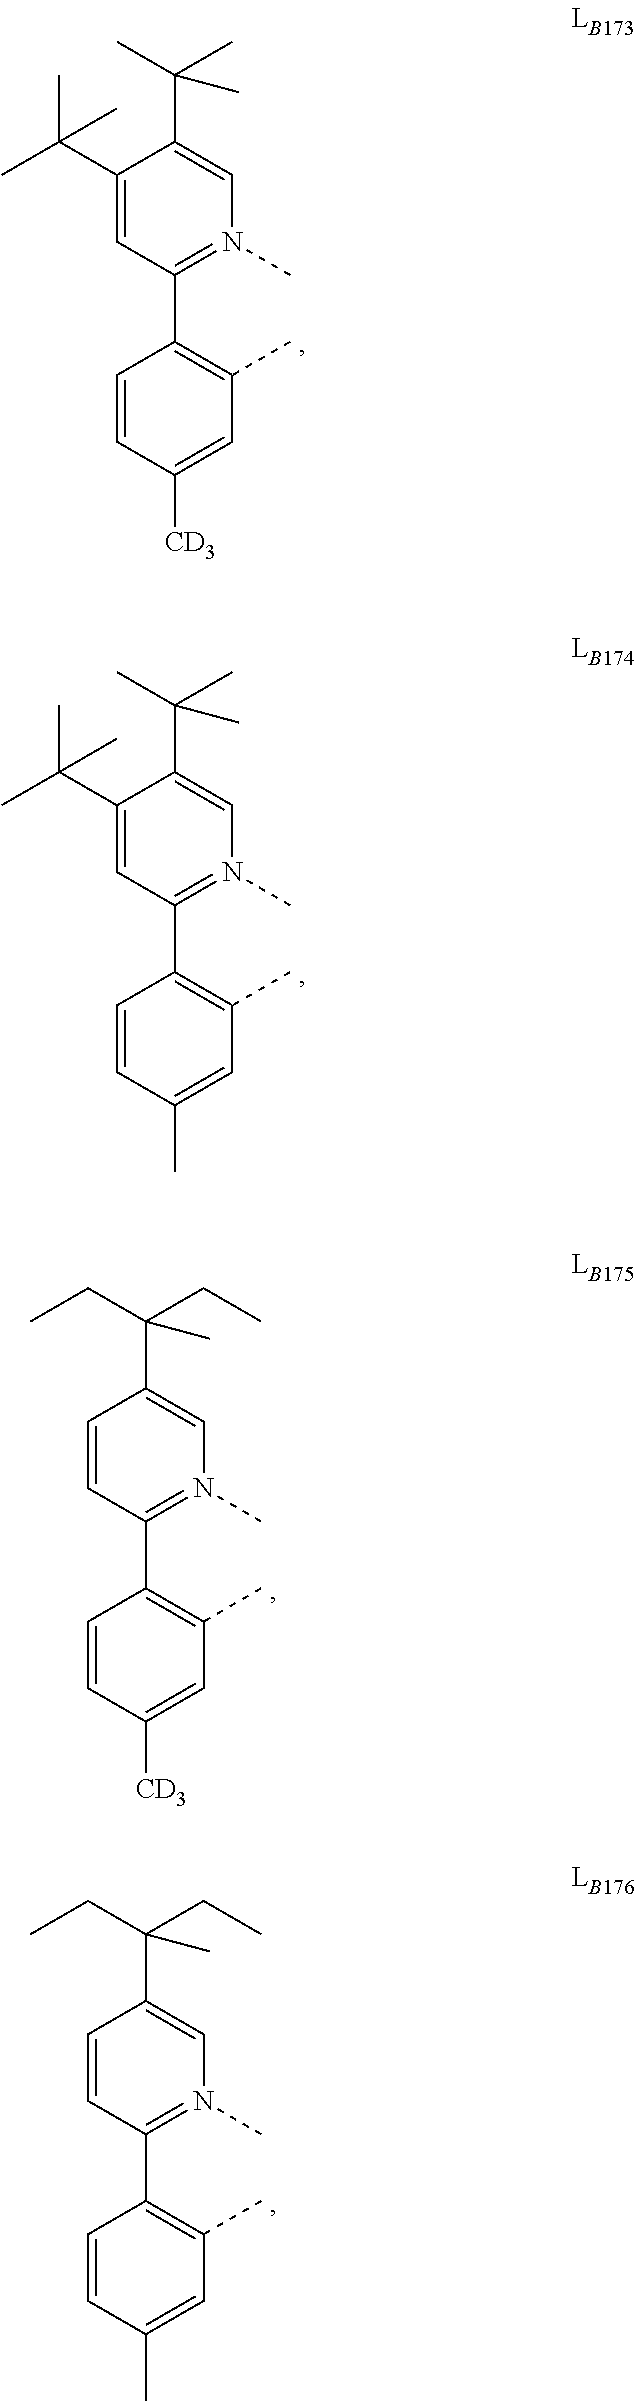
C1=CC([CD3])=CC(C)=C1C1=N(C)C=C(C(C)(C)C)C(C(C)(C)C)=C1.C1=CC(C)=CC(C)=C1C1=N(C)C=C(C(C)(C)C)C(C(C)(C)C)=C1.C1=CC([CD3])=CC(C)=C1C1=N(C)C=C(C(CC)(CC)C)C=C1.C1=CC(C)=CC(C)=C1C1=N(C)C=C(C(CC)(CC)C)C=C1
